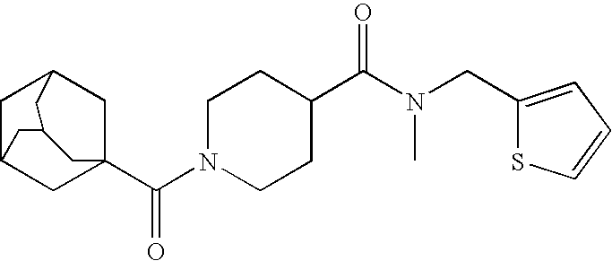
C1C2CC3(C(N4CCC(C(N(CC5=CC=CS5)C)=O)CC4)=O)CC1CC(C2)C3
